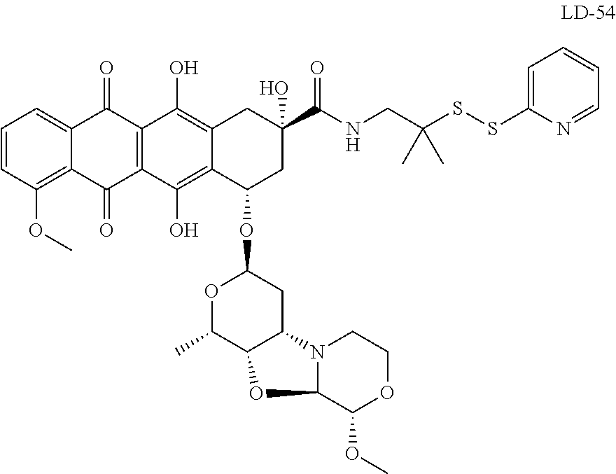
C12=C(OC)C=CC=C1C(=O)C1=C(C2=O)C(O)=C2C(=C1O)CC(C(NCC(SSC1=CC=CC=N1)(C)C)=O)(O)CC2OC1OC(C)C2C(C1)N1C(O2)C(OC)OCC1
